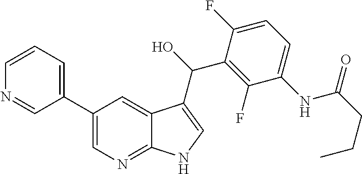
C12=NC=C(C3=CC=CN=C3)C=C1C(C(O)C1=C(F)C(NC(CCC)=O)=CC=C1F)=CN2
